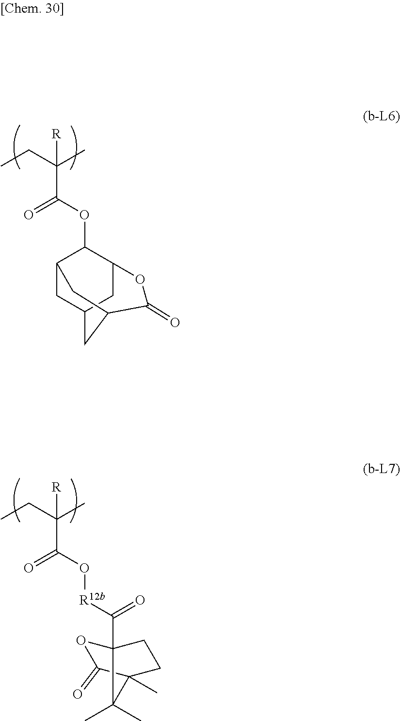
C(C(C)([R])C(OC1C2CC3CC1OC(=O)C(C3)C2)=O)C.C(C(C)([R])C(O[R12b]C(=O)C12OC(=O)C(C)(CC1)C2(C)C)=O)C
